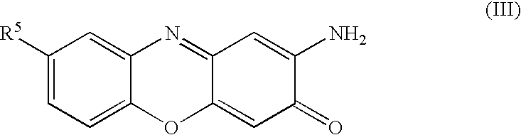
C1([R5])=CC=C2C(=C1)N=C1C(=CC(=O)C(N)=C1)O2
